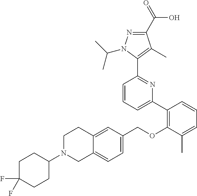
C1(C2=C(OCC3=CC=C4C(=C3)CCN(C3CCC(F)(F)CC3)C4)C(C)=CC=C2)=CC=CC(C2=C(C)C(C(=O)O)=NN2C(C)C)=N1
